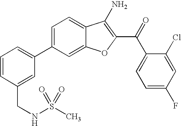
C1=CC(CNS(C)(=O)=O)=CC(C2=CC=C3C(=C2)OC(C(C2=CC=C(F)C=C2Cl)=O)=C3N)=C1
